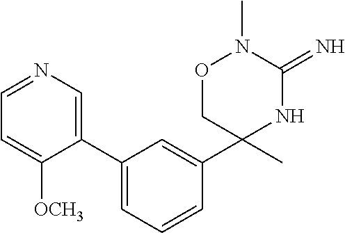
C1(C2=CN=CC=C2[OCH3])=CC=CC(C2(C)NC(=N)N(C)OC2)=C1
